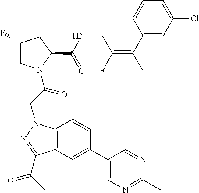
C(NC(C1CC(F)CN1C(CN1C2=C(C(C(C)=O)=N1)C=C(C1=CN=C(C)N=C1)C=C2)=O)=O)C(=C(C1=CC(Cl)=CC=C1)C)F
